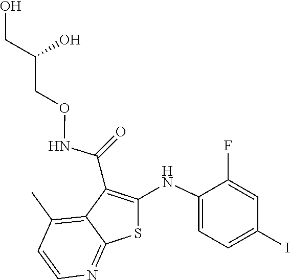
C1(F)=CC(I)=CC=C1NC1=C(C(NOCC(CO)O)=O)C2=C(C)C=CN=C2S1
